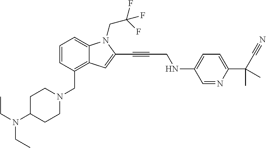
C1=CC(CN2CCC(N(CC)CC)CC2)=C2C(=C1)N(CC(F)(F)F)C(C#CCNC1=CC=C(C(C#N)(C)C)N=C1)=C2
